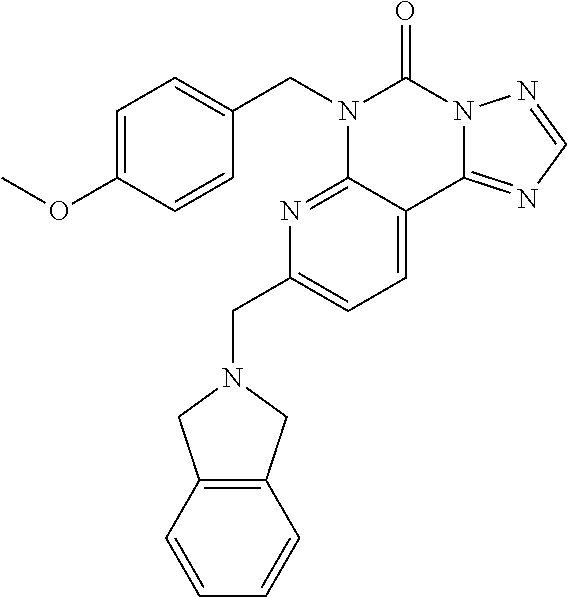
C1=C(OC)C=CC(CN2C3=NC(CN4CC5=C(C4)C=CC=C5)=CC=C3C3=NC=NN3C2=O)=C1
